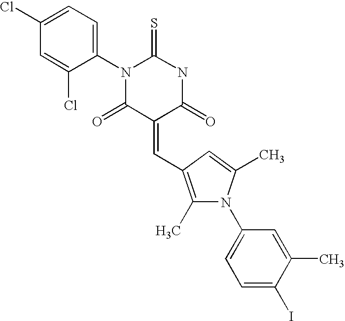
C1(Cl)=CC=C(N2C(=S)NC(=O)C(=CC3=C(C)N(C4=CC=C(I)C(C)=C4)C(C)=C3)C2=O)C(Cl)=C1
